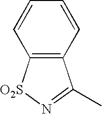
C12=C(C=CC=C1)C(C)=N[O2S]2
